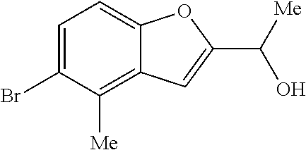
BrC1=CC=C2C(=C1[Me])C=C(C([Me])O)O2
